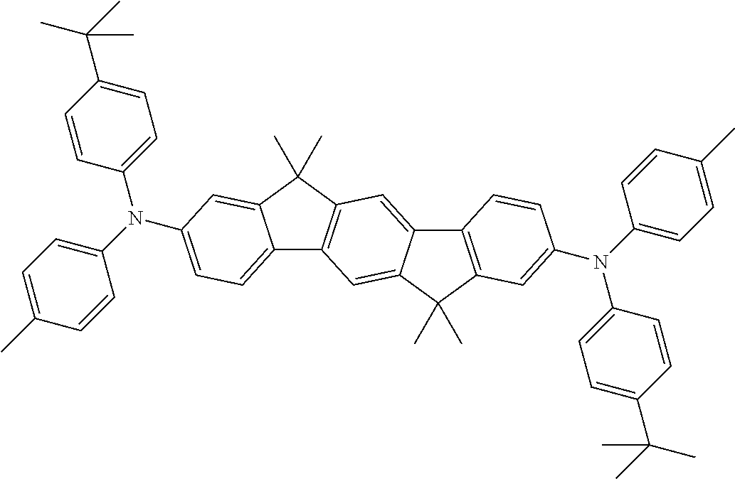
C1=C(C(C)(C)C)C=CC(N(C2=CC=C(C)C=C2)C2=CC=C3C4=C(C(C)(C)C3=C2)C=C2C(=C4)C(C)(C)C3=C2C=CC(N(C2=CC=C(C)C=C2)C2=CC=C(C(C)(C)C)C=C2)=C3)=C1
